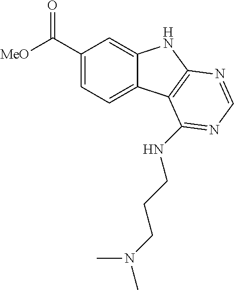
C1(C([MeO])=O)=CC=C2C(=C1)NC1=C2C(NCCCN(C)C)=NC=N1
